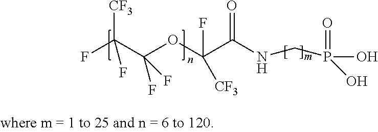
FC(C(OC(C(NCP(=O)(O)O)=O)(F)[CF3])(F)F)([CF3])F
